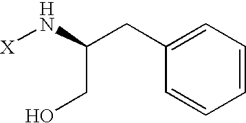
[X]NC(CC1=CC=CC=C1)CO
